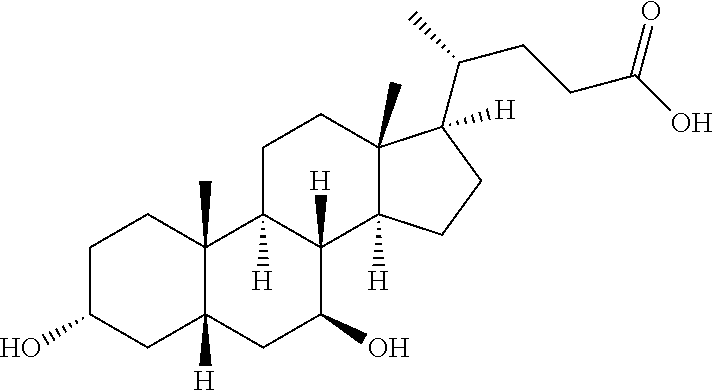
C1C(O)CC2([H])C(C)(C1)C1([H])C([H])(C(O)C2)C2([H])C(C)(CC1)C(C(CCC(O)=O)C)([H])CC2
